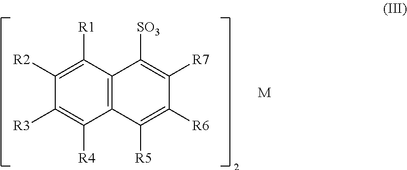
[R3]C1=C([R4])C2=C(C([R1])=C1[R2])C([SO3])=C([R7])C([R6])=C2[R5].[M]
